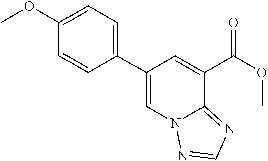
C1(OC)=CC=C(C2=CN3C(=NC=N3)C(C(=O)OC)=C2)C=C1
